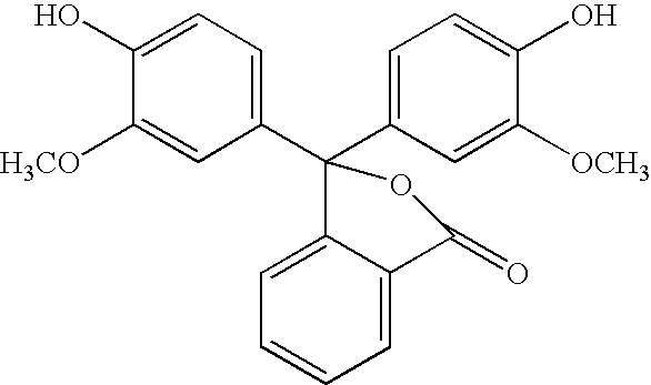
C1(C2(C3=CC=C(O)C([H3CO])=C3)OC(=O)C3=CC=CC=C23)=CC=C(O)C([OCH3])=C1
